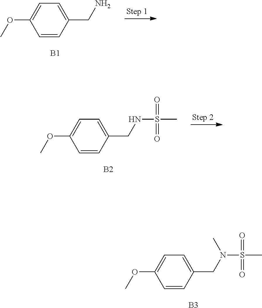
C1=CC(CN)=CC=C1OC.[B1].C1=CC(CNS(C)(=O)=O)=CC=C1OC.[B2].C1=CC(CN(S(C)(=O)=O)C)=CC=C1OC.[B3]
